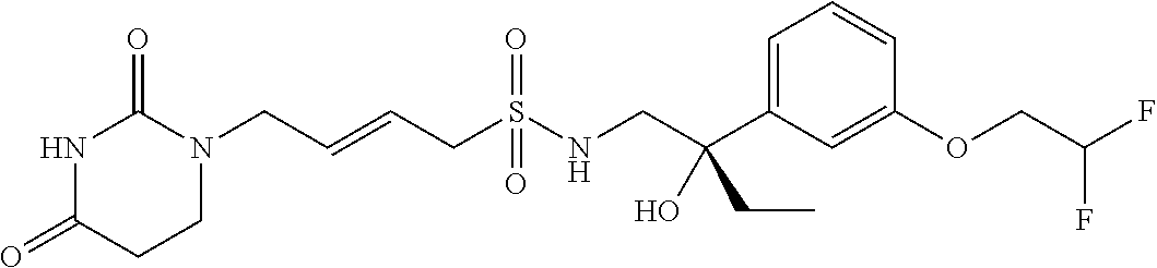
C(=CCS(NCC(C1=CC=CC(OCC(F)F)=C1)(CC)O)(=O)=O)CN1C(=O)NC(=O)CC1
